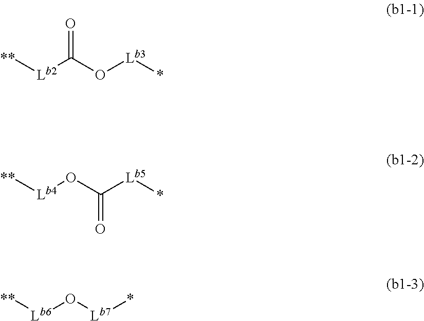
[Lb2](C(O[Lb3]*)=O)[**].[Lb5](C(O[Lb4][**])=O)*.[**][Lb6]O[Lb7]*
